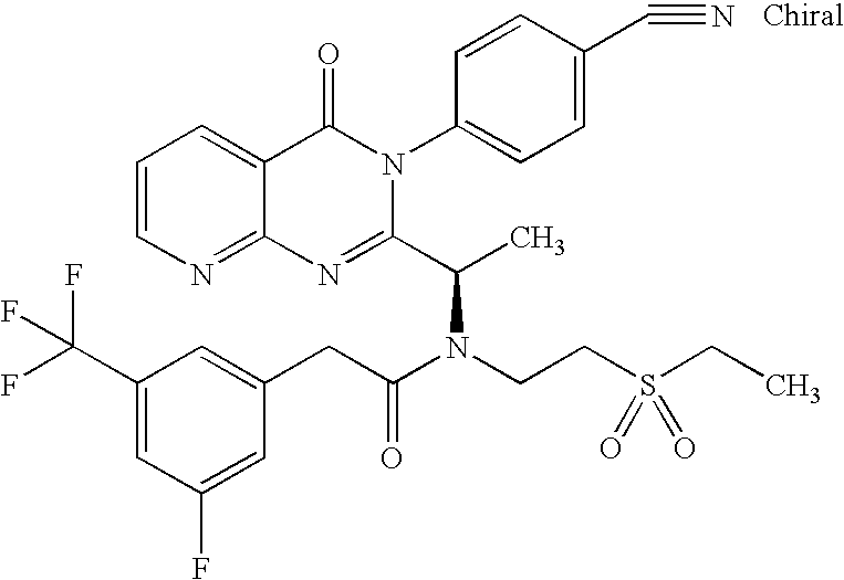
C12=NC=CC=C1C(=O)N(C1=CC=C(C#N)C=C1)C(C(C)N(CCS(CC)(=O)=O)C(CC1=CC(C(F)(F)F)=CC(F)=C1)=O)=N2
